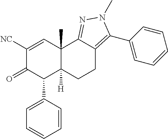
C1([NC])=CC2(C)C([H])(C(C3=CC=CC=C3)C1=O)CCC1=C(C3=CC=CC=C3)N(C)N=C21
